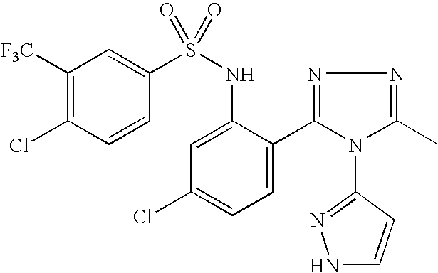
C1([F3C])=C(Cl)C=CC(S(NC2=CC(Cl)=CC=C2C2=NN=C(C)N2C2=NNC=C2)(=O)=O)=C1
